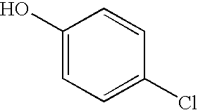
C1(O)=CC=C(Cl)C=C1
